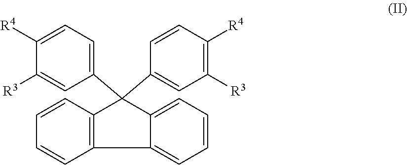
C1(C2(C3=CC([R3])=C([R4])C=C3)C3=CC=CC=C3C3=C2C=CC=C3)=CC=C([R4])C([R3])=C1
